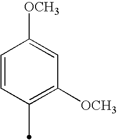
C1=CC(C)=C([OCH3])C=C1[OCH3]
